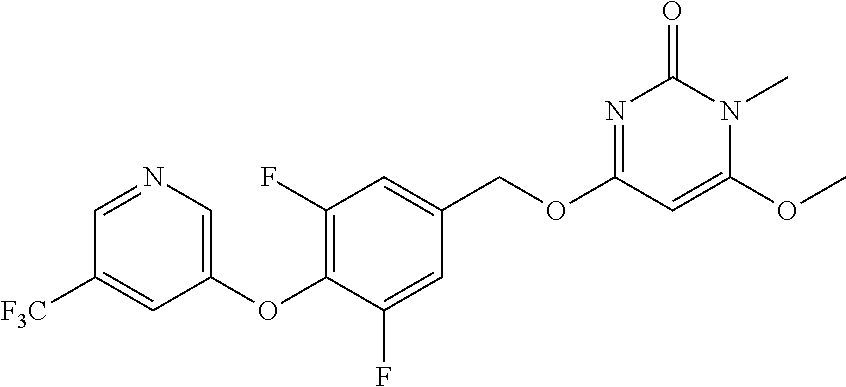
C1=NC=C(OC2=C(F)C=C(COC3=NC(=O)N(C)C(OC)=C3)C=C2F)C=C1[F3C]
